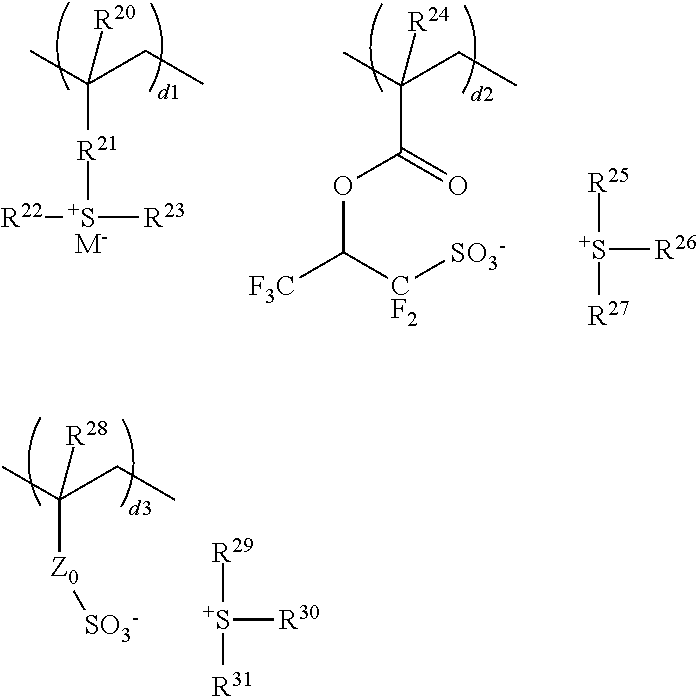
[R21](C(C)(CC)[R20])[S+]([R23])[R22].[M-].C(C(C)(CC)[R24])(=O)OC([F3C])[CF2][SO3-].[S+]([R25])([R27])[R26].[Z0](C(C)(CC)[R28])[SO3-].[S+]([R29])([R31])[R30]
